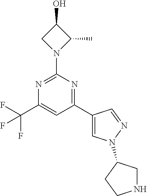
C1(C2=CN(C3CNCC3)N=C2)=NC(N2C(C)C(O)C2)=NC(C(F)(F)F)=C1
